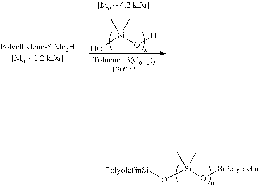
O[Si](O[H])(C)C.O([Si](O[SiPolyolefin])(C)C)[PolyolefinSi]
